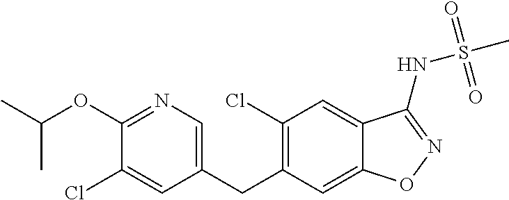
C(C1=C(Cl)C=C2C(=C1)ON=C2NS(C)(=O)=O)C1=CN=C(OC(C)C)C(Cl)=C1
